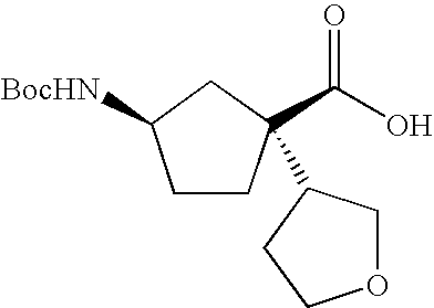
C(O)(=O)C1(C2COCC2)CCC([BocHN])C1
